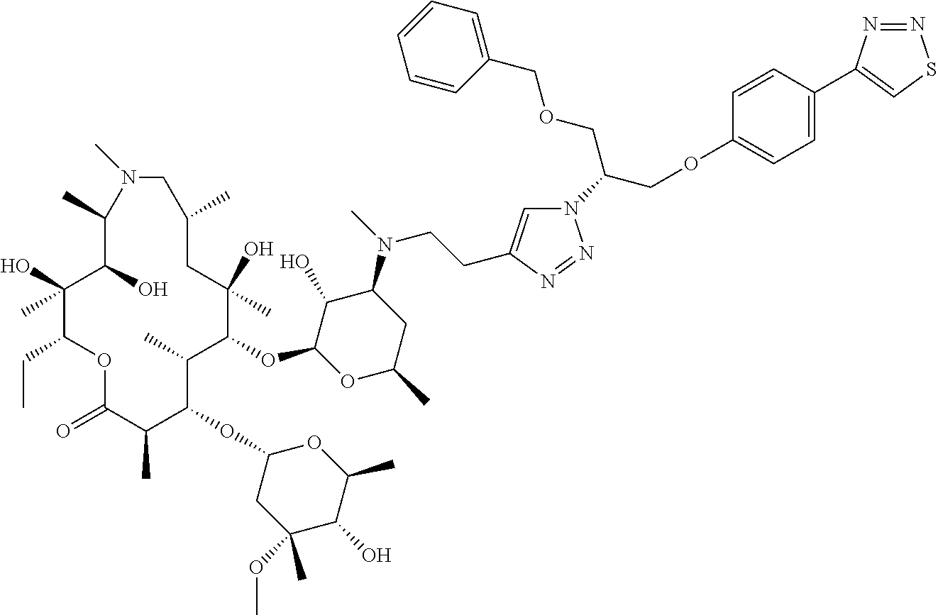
C1(O)C(OC2C(C)C(OC3CC(OC)(C)C(O)C(C)O3)C(C)C(=O)OC(CC)C(O)(C)C(O)C(C)N(C)CC(C)CC2(O)C)OC(C)CC1N(C)CCC1=CN(C(COC2=CC=C(C3=CSN=N3)C=C2)COCC2=CC=CC=C2)N=N1
